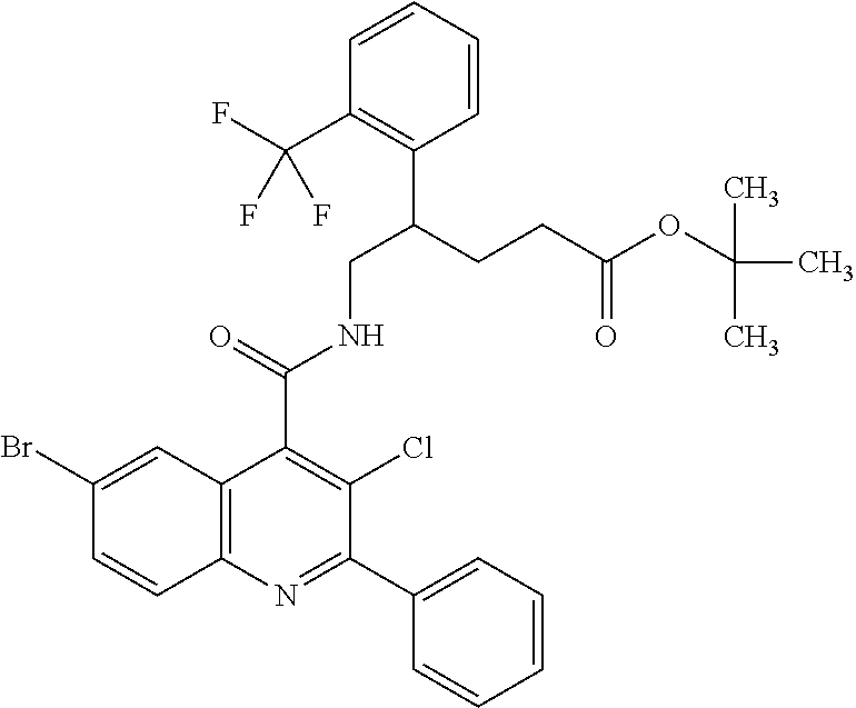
C1=CC=CC(C(CCC(OC(C)(C)C)=O)CNC(C2=C(Cl)C(C3=CC=CC=C3)=NC3=C2C=C(Br)C=C3)=O)=C1C(F)(F)F
